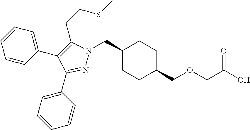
C1(CN2N=C(C3=CC=CC=C3)C(C3=CC=CC=C3)=C2CCSC)CCC(COCC(O)=O)CC1
